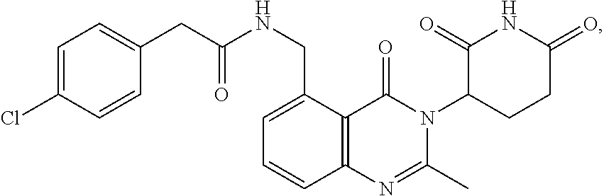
C12=C(C(CNC(=O)CC3=CC=C(Cl)C=C3)=CC=C1)C(=O)N(C1CCC(=O)NC1=O)C(C)=N2
